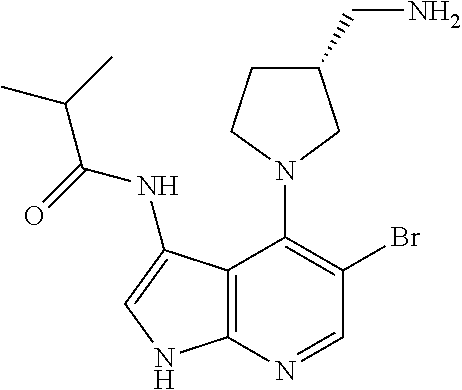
C12=C(N=CC(Br)=C1N1CC(CN)CC1)NC=C2NC(=O)C(C)C
